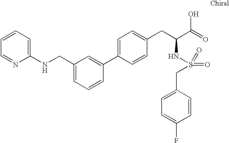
C1=CC=C(NCC2=CC=CC(C3=CC=C(CC(C(=O)O)NS(=O)(=O)CC4=CC=C(F)C=C4)C=C3)=C2)N=C1
